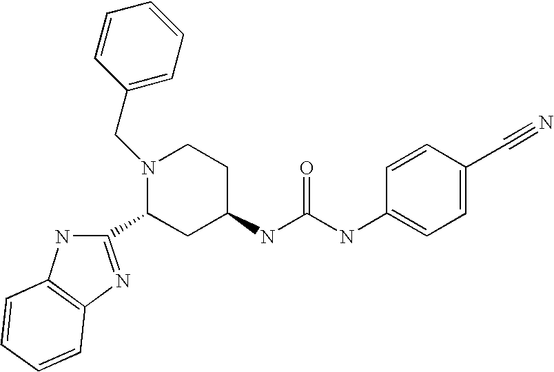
C1=CC(C#N)=CC=C1NC(NC1CCN(CC2=CC=CC=C2)C(C2=NC3=C(N2)C=CC=C3)C1)=O
